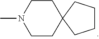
CN1CCC2(CC1)CCCC2
